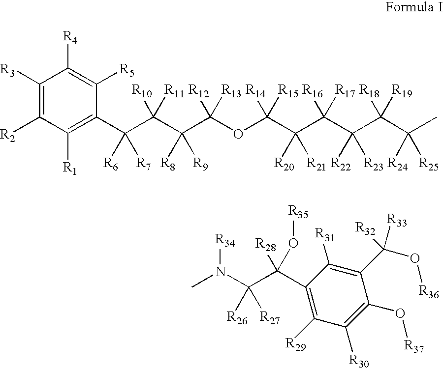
CC(C(C(C(C(C(OC(C(C(C(C1=C([R1])C([R2])=C([R3])C([R4])=C1[R5])([R6])[R7])([R10])[R11])([R8])[R9])([R12])[R13])([R14])[R15])([R20])[R21])([R16])[R17])([R22])[R23])([R18])[R19])([R24])[R25].C1(C(O[R36])([R32])[R33])=C([R31])C(C(C(N([R34])C)([R26])[R27])([R28])O[R35])=C([R29])C([R30])=C1O[R37]
